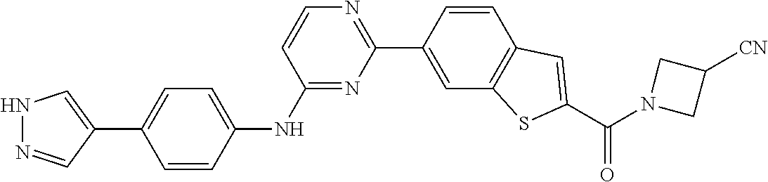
N1N=CC(C2=CC=C(NC3=NC(C4=CC5=C(C=C4)C=C(C(N4CC([CN])C4)=O)S5)=NC=C3)C=C2)=C1
